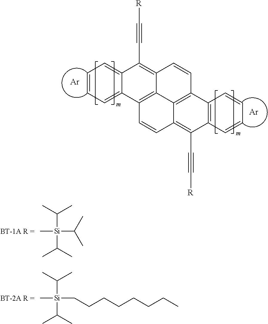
C1=CC=C2C(=C1)C(C#C[R])=C1C3=C2C=CC2=C(C#C[R])C4=C(C(=C32)C=C1)C=CC=C4.[Ar].[Ar].C[Si](C(C)C)(C(C)C)C(C)C.C[Si](C(C)C)(C(C)C)CCCCCCCC
